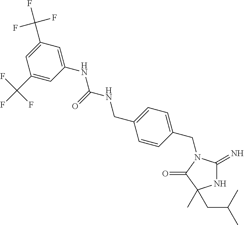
N1C(=N)N(CC2=CC=C(CNC(NC3=CC(C(F)(F)F)=CC(C(F)(F)F)=C3)=O)C=C2)C(=O)C1(CC(C)C)C
